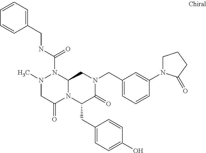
N(C(=O)N1N(C)CC(=O)N2C1CN(CC1=CC=CC(N3CCCC3=O)=C1)C(=O)C2CC1=CC=C(O)C=C1)CC1=CC=CC=C1
